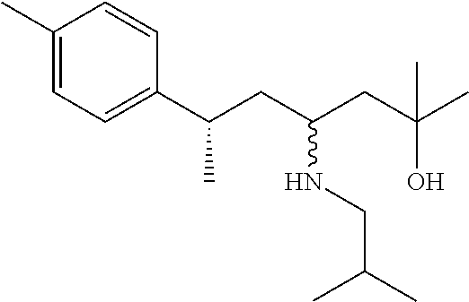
C1(C)=CC=C(C(CC(CC(C)(O)C)NCC(C)C)C)C=C1
